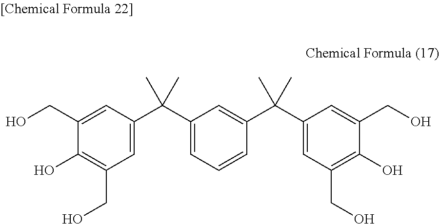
C1=C(C(C2=CC=CC(C(C3=CC(CO)=C(O)C(CO)=C3)(C)C)=C2)(C)C)C=C(CO)C(O)=C1CO
